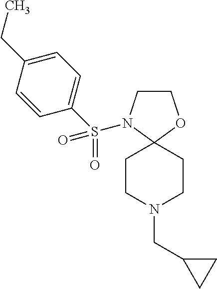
C1CN(S(C2=CC=C(CC)C=C2)(=O)=O)C2(O1)CCN(CC1CC1)CC2
